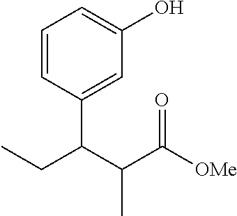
C1=CC(C(C(C([OMe])=O)C)CC)=CC(O)=C1
